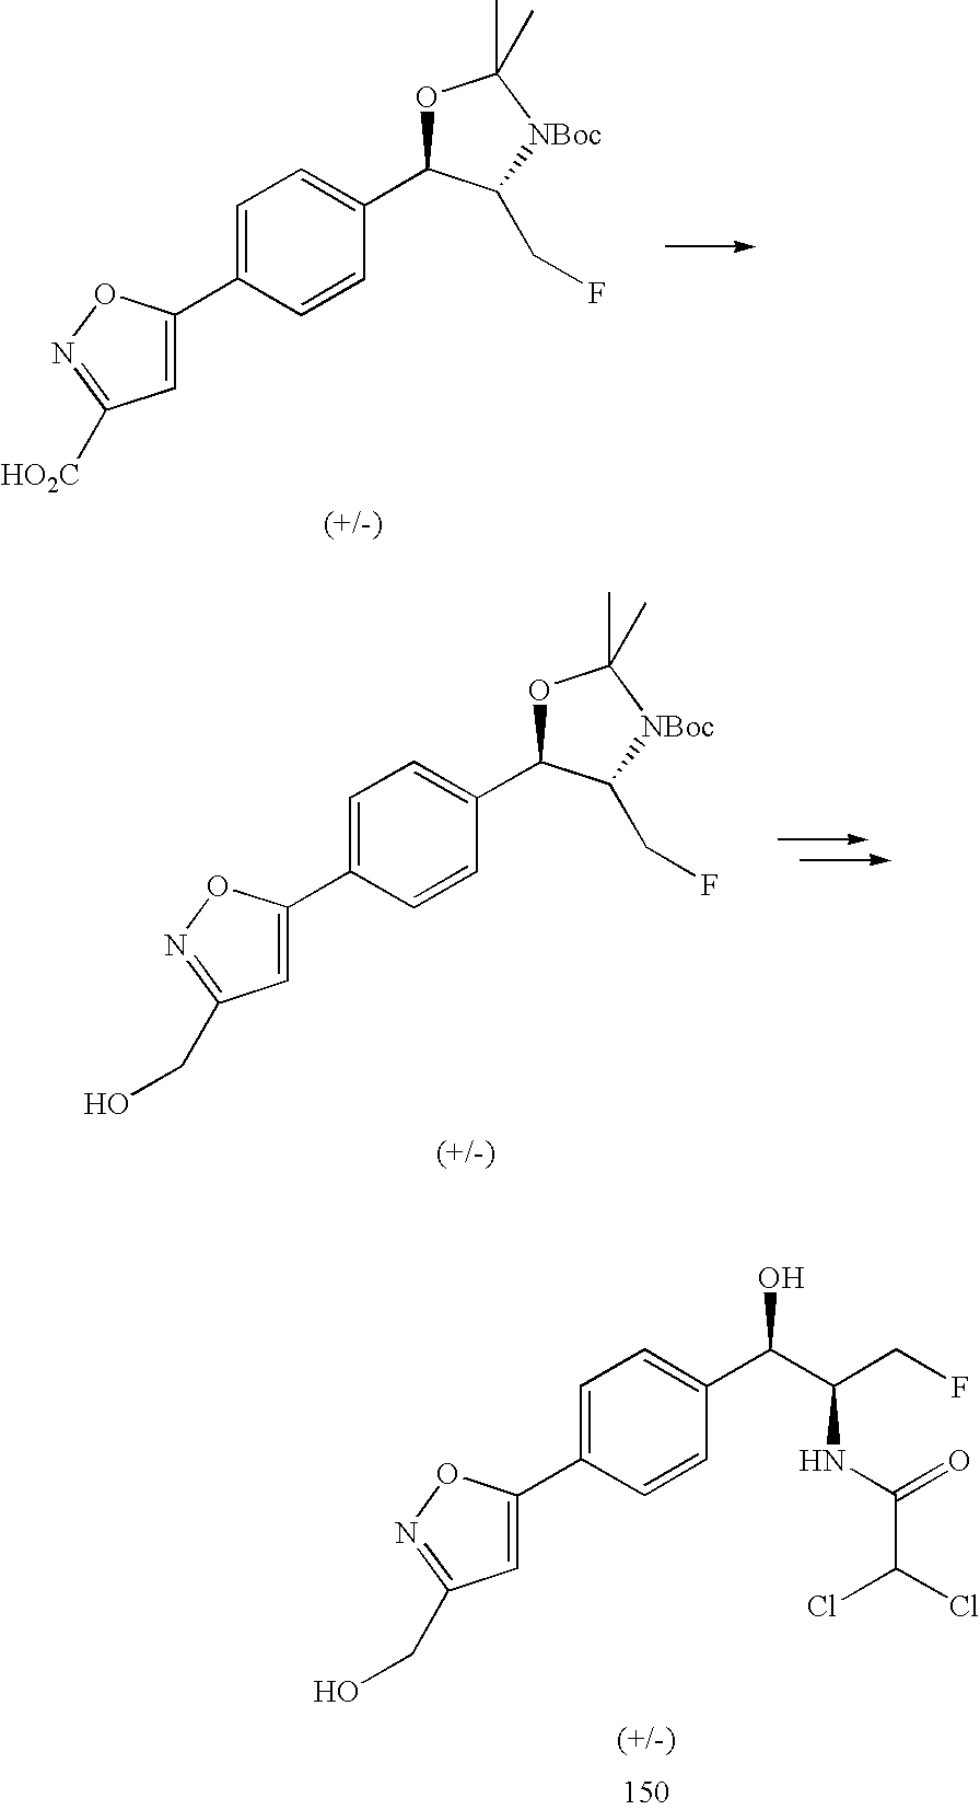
C1=C(C2=CC([HO2C])=NO2)C=CC(C2OC(C)(C)[NBoc]C2CF)=C1.C1=C(C2=CC(CO)=NO2)C=CC(C2OC(C)(C)[NBoc]C2CF)=C1.C1=C(C2=CC(CO)=NO2)C=CC(C(O)C(CF)NC(=O)C(Cl)Cl)=C1
